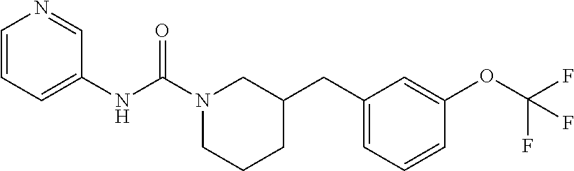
N1(C(NC2=CC=CN=C2)=O)CCCC(CC2=CC=CC(OC(F)(F)F)=C2)C1
